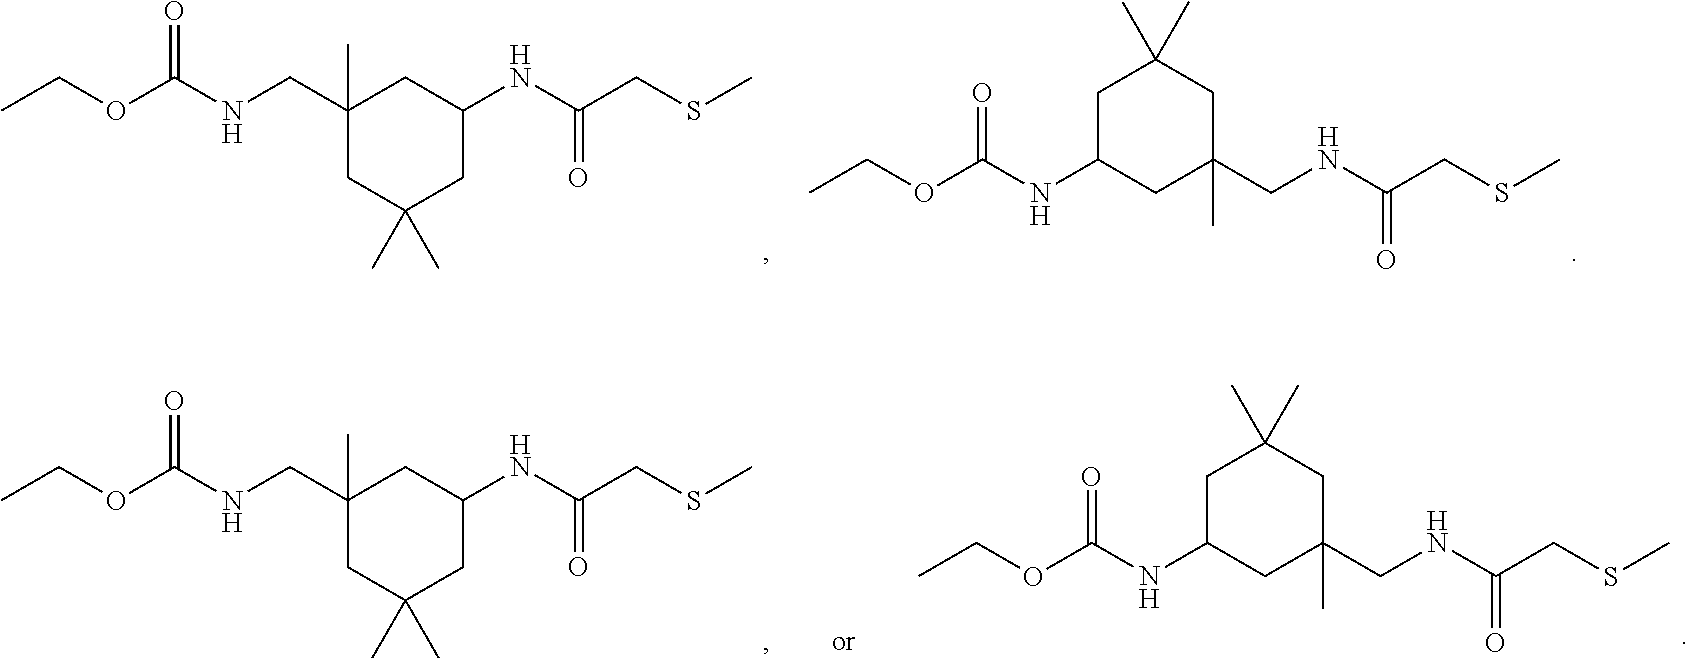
CCOC(NCC1(C)CC(C)(C)CC(NC(CSC)=O)C1)=O.C1C(NC(OCC)=O)CC(CNC(CSC)=O)(C)CC1(C)C.CCOC(NCC1(C)CC(C)(C)CC(NC(CSC)=O)C1)=O.C1C(NC(OCC)=O)CC(CNC(CSC)=O)(C)CC1(C)C
